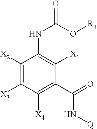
C1([X2])=C([X3])C([X4])=C(C(N[Q])=O)C([X1])=C1NC(=O)O[R1]
